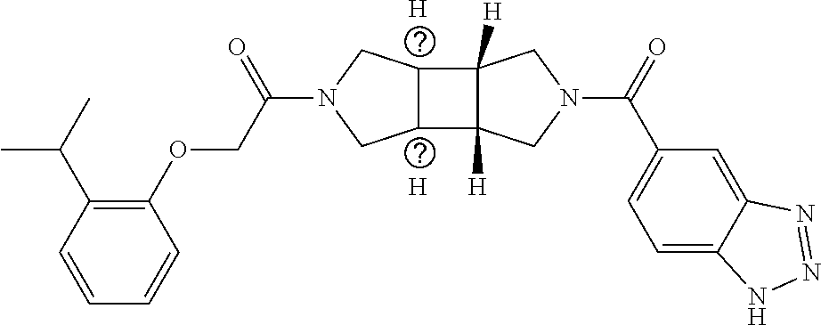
C1(OCC(N2CC3C(C4([H])C3([H])CN(C(C3=CC=C5C(=C3)N=NN5)=O)C4)C2)=O)=C(C(C)C)C=CC=C1.[H].[H]
